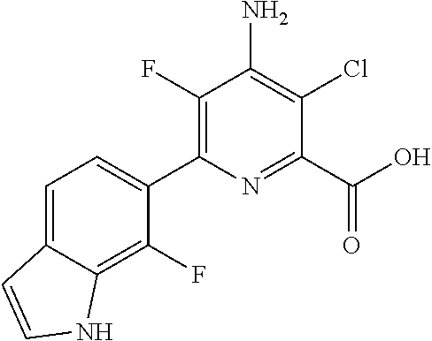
C1(F)=C(C2=CC=C3C(=C2F)NC=C3)N=C(C(O)=O)C(Cl)=C1N
